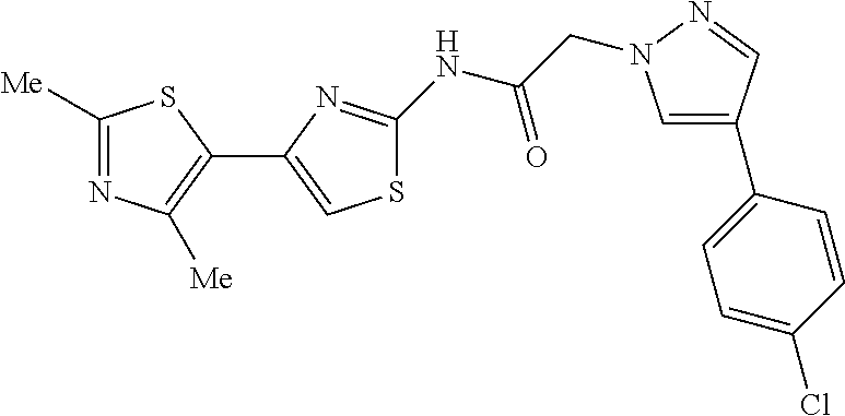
C1([Me])=NC([Me])=C(C2=CSC(NC(CN3C=C(C4=CC=C(Cl)C=C4)C=N3)=O)=N2)S1
